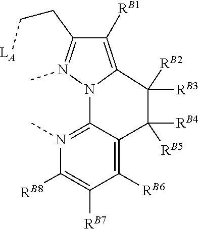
[RB2]C1([RB3])C2=C([RB1])C(CC[LA])=N(C)N2C2=N(C)C([RB8])=C([RB7])C([RB6])=C2C1([RB5])[RB4]
